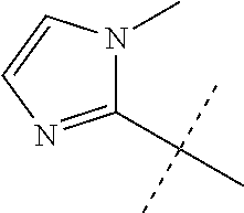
C1(C(C)(C)C)=NC=CN1C
